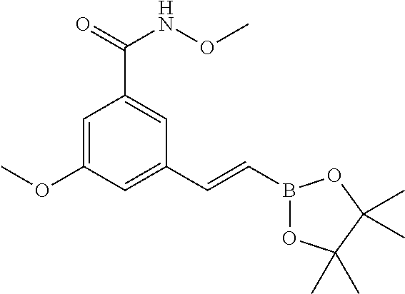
C1=C(OC)C=C(C=CB2OC(C)(C)C(C)(C)O2)C=C1C(=O)NOC
